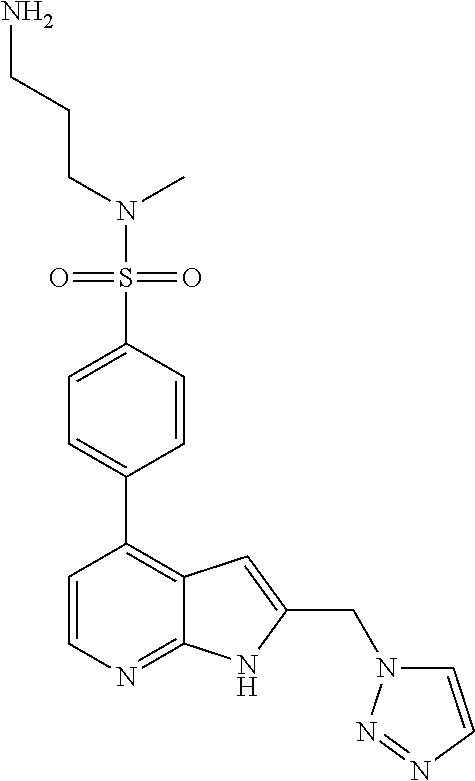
N(S(=O)(=O)C1=CC=C(C2=C3C(=NC=C2)NC(CN2C=CN=N2)=C3)C=C1)(CCCN)C
